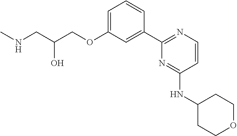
C1=C(OCC(CNC)O)C=C(C2=NC=CC(NC3CCOCC3)=N2)C=C1
